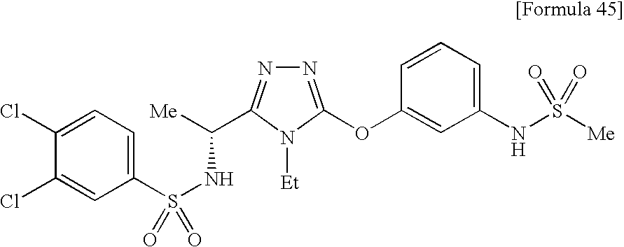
C1(S(NC([Me])C2=NN=C(OC3=CC(NS([Me])(=O)=O)=CC=C3)N2[Et])(=O)=O)=CC=C(Cl)C(Cl)=C1
